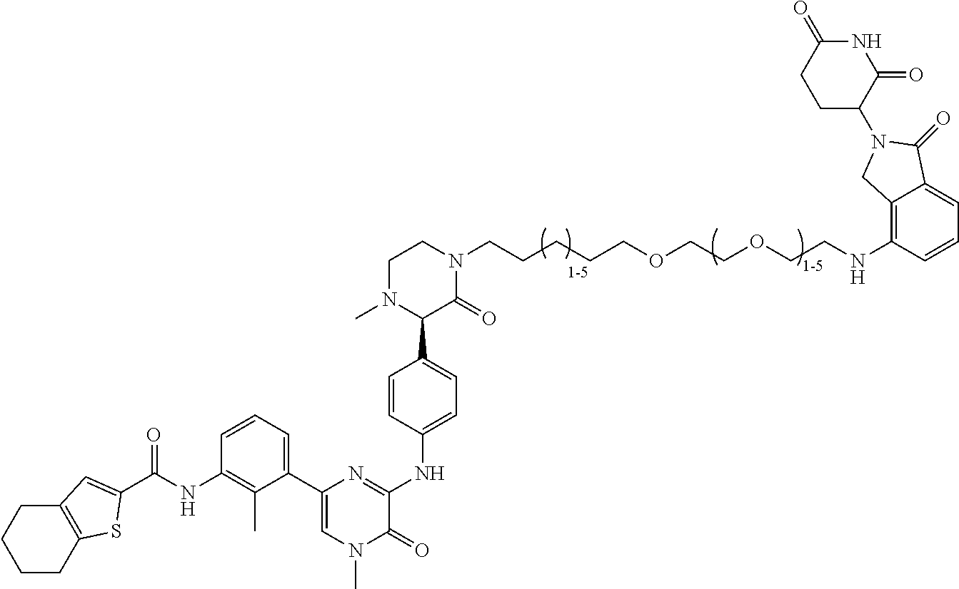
N1(C)C(C2=CC=C(NC3=NC(C4=CC=CC(NC(=O)C5=CC6=C(CCCC6)S5)=C4C)=CN(C)C3=O)C=C2)C(=O)N(CCCCCOCCOCCNC2=C3C(=CC=C2)C(=O)N(C2C(=O)NC(=O)CC2)C3)CC1
